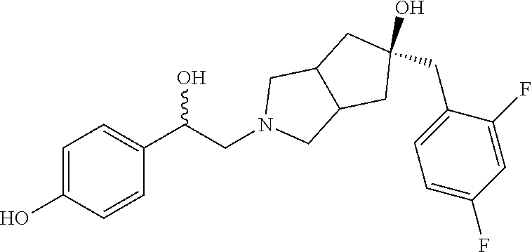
C1=C(O)C=CC(C(CN2CC3C(C2)CC(CC2=CC=C(F)C=C2F)(O)C3)O)=C1
